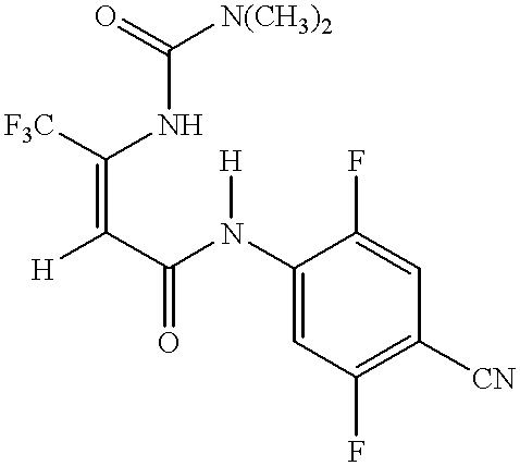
C(=C(C(N([H])C1=CC(F)=C([CN])C=C1F)=O)[H])(NC([N(CH3)2])=O)[F3C]
